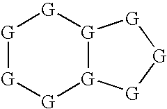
[G]1[G][G][G]2[G]([G]1)[G][G][G]2
